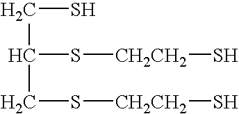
C(S)C(S[CH2CH2]S)CS[CH2CH2]S
